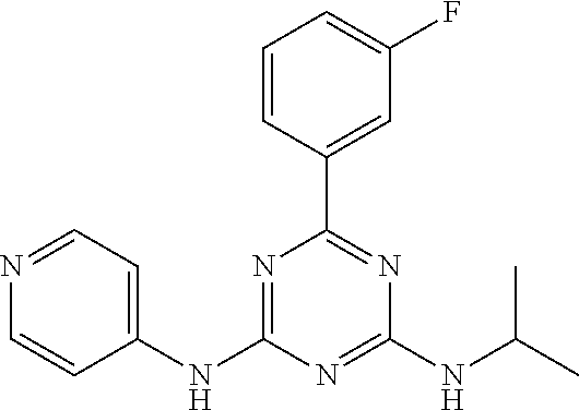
C1(NC2=NC(C3=CC(F)=CC=C3)=NC(NC(C)C)=N2)=CC=NC=C1
